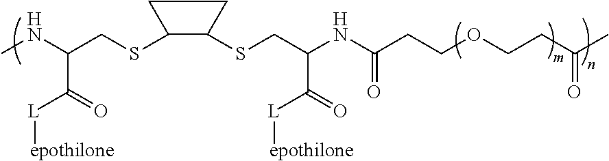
C1(SCC(NC)C(=O)[L][epothilone])C(SCC(C(=O)[L][epothilone])NC(CCOCCC(C)=O)=O)CC1
